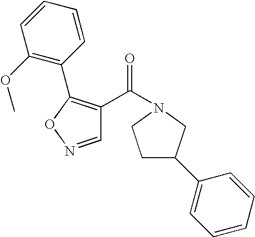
C1C(C2=CC=CC=C2)CN(C(=O)C2=C(C3=C(OC)C=CC=C3)ON=C2)C1
